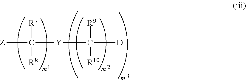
[Z]C([Y]C([D])([R9])[R10])([R7])[R8]
